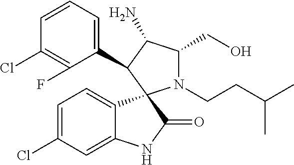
C1(Cl)=C(F)C(C2C(N)C(CO)N(CCC(C)C)C23C2=CC=C(Cl)C=C2NC3=O)=CC=C1
